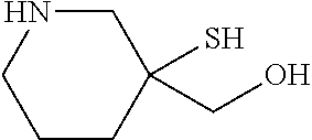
C1NCCCC1(S)CO
